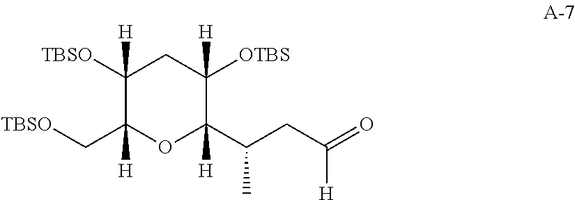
[TBSO]C1([H])CC([OTBS])([H])C(C(CC([H])=O)C)([H])OC1(C[TBSO])[H]
